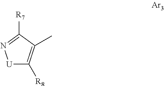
[U]1C([R8])=C(C)C([R7])=N1
